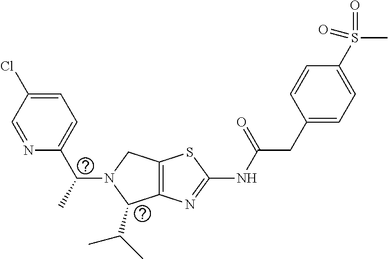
C12=C(N=C(NC(CC3=CC=C(S(C)(=O)=O)C=C3)=O)S1)C(C(C)C)N(C(C1=CC=C(Cl)C=N1)C)C2
